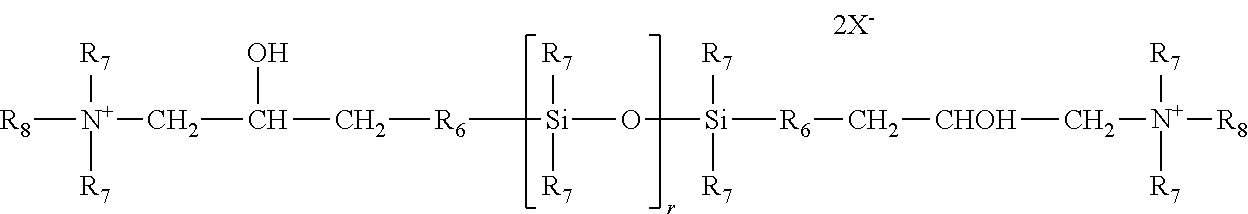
[R6]([Si](O[Si]([R6]C[CHOH]C[N+]([R8])([R7])[R7])([R7])[R7])([R7])[R7])CC(C[N+]([R8])([R7])[R7])O
